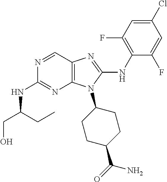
N1=CC2=C(N=C1NC(CO)CC)N(C1CCC(C(=O)N)CC1)C(NC1=C(F)C=C(Cl)C=C1F)=N2
